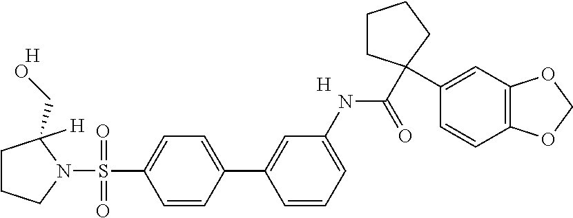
C1CCN(S(=O)(=O)C2=CC=C(C3=CC(NC(=O)C4(C5=CC6=C(C=C5)OCO6)CCCC4)=CC=C3)C=C2)C1(CO)[H].[H].[H]
